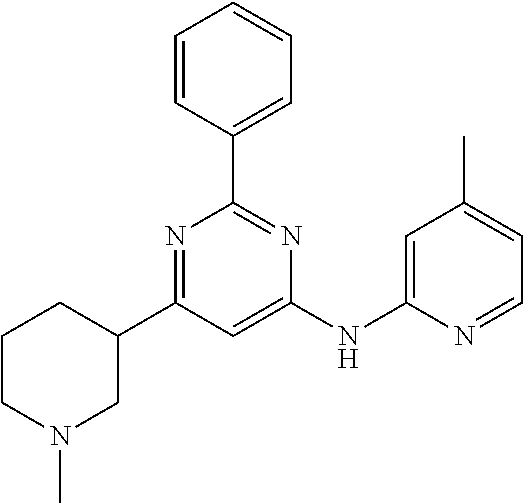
C1(C2CN(C)CCC2)=NC(C2=CC=CC=C2)=NC(NC2=CC(C)=CC=N2)=C1
